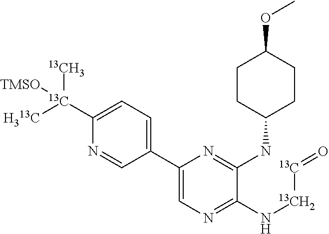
C1(C2=CC=C([13C]([TMSO])([13CH3])[H313C])N=C2)=CN=C(N[13CH2][13C]=O)C(NC2CCC(OC)CC2)=N1
